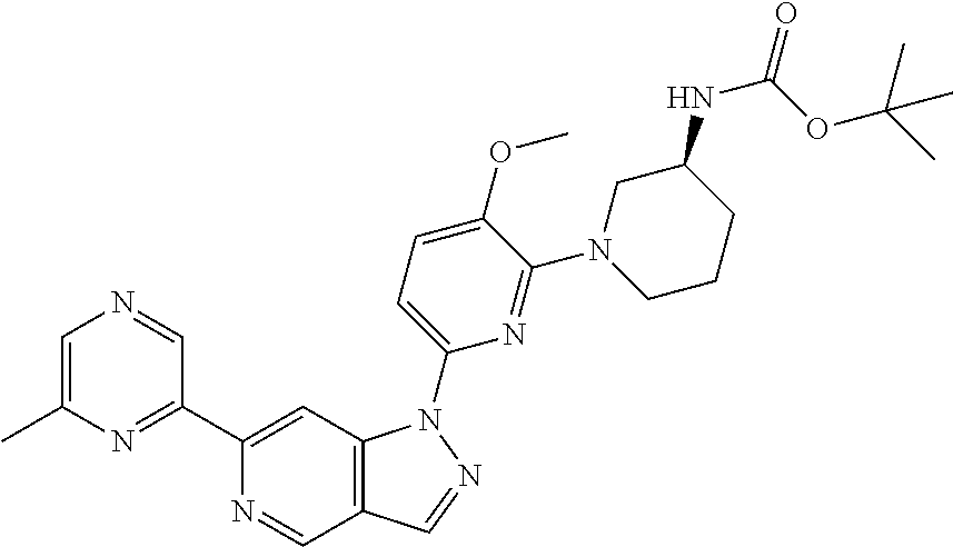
C12=C(C=C(C3=NC(C)=CN=C3)N=C1)N(C1=CC=C(OC)C(N3CCCC(NC(=O)OC(C)(C)C)C3)=N1)N=C2
